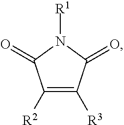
C1([R2])=C([R3])C(=O)N([R1])C1=O
